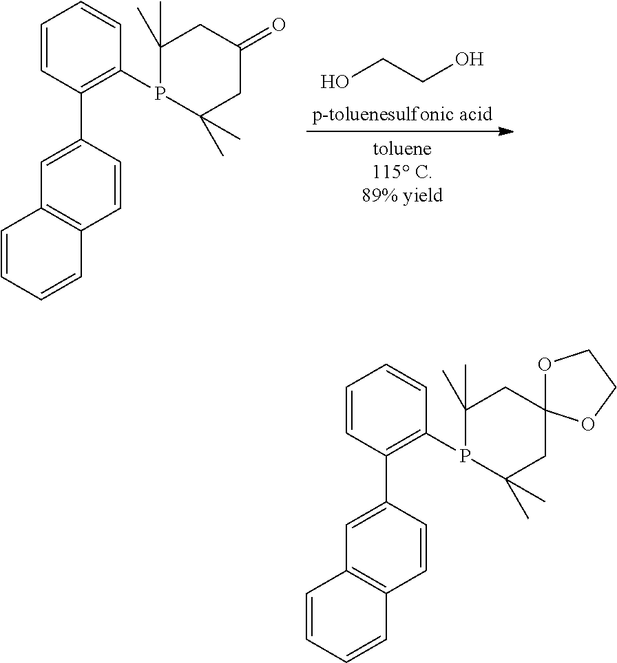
C1=CC(C2=CC3=C(C=C2)C=CC=C3)=C(P2C(C)(C)CC(=O)CC2(C)C)C=C1.OCCO.C1=CC(C2=CC3=C(C=C2)C=CC=C3)=C(P2C(C)(C)CC3(CC2(C)C)OCCO3)C=C1
